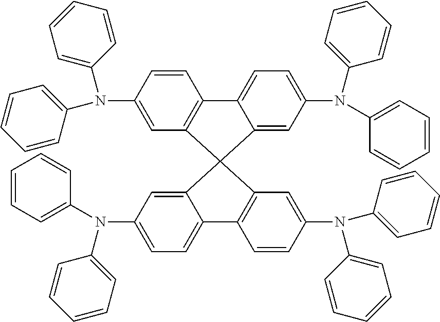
C1=CC(N(C2=CC=CC=C2)C2=CC=CC=C2)=CC2=C1C1=CC=C(N(C3=CC=CC=C3)C3=CC=CC=C3)C=C1C21C2=CC(N(C3=CC=CC=C3)C3=CC=CC=C3)=CC=C2C2=C1C=C(N(C1=CC=CC=C1)C1=CC=CC=C1)C=C2
